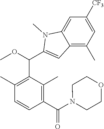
C1(C)=C(C(C2=CC3=C(C)C=C([CF3])C=C3N2C)OC)C(C)=C(C(N2CCOCC2)=O)C=C1
